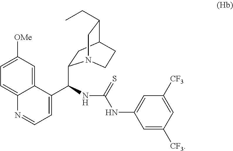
C12=CC=C([OMe])C=C1C(C(C1CC3C(CC)CN1CC3)NC(NC1=CC([CF3])=CC([CF3])=C1)=S)=CC=N2
